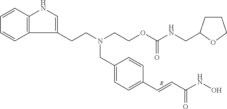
C1=CC2=C(C=C1)C(CCN(CC1=CC=C(C=CC(NO)=O)C=C1)CCOC(NCC1CCCO1)=O)=CN2
